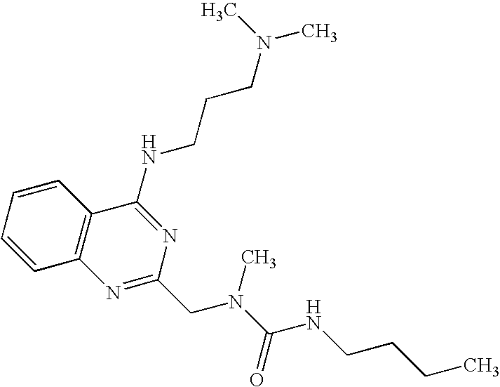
C1=CC2=C(C=C1)C(NCCCN(C)C)=NC(CN(C(=O)NCCCC)C)=N2
